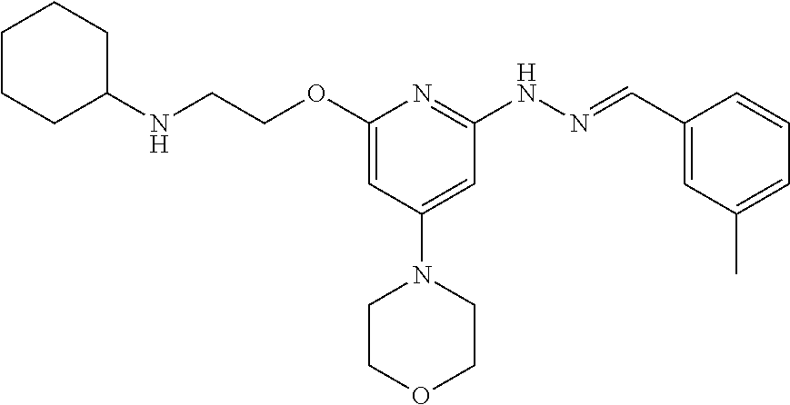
N(C1CCCCC1)CCOC1=CC(N2CCOCC2)=CC(NN=CC2=CC(C)=CC=C2)=N1
